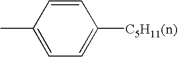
C1=CC(C)=CC=C1[C5H11(n)]
